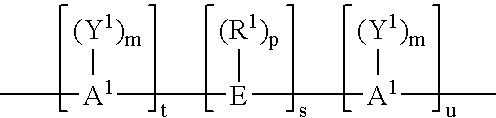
[A1](C)([E]([(R1)p])[A1]([(Y1)m])C)[(Y1)m]
